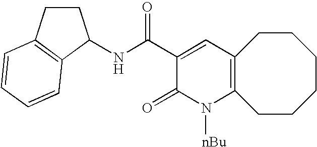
C12=C(CCCCCC1)N([nBu])C(=O)C(C(NC1CCC3=C1C=CC=C3)=O)=C2
